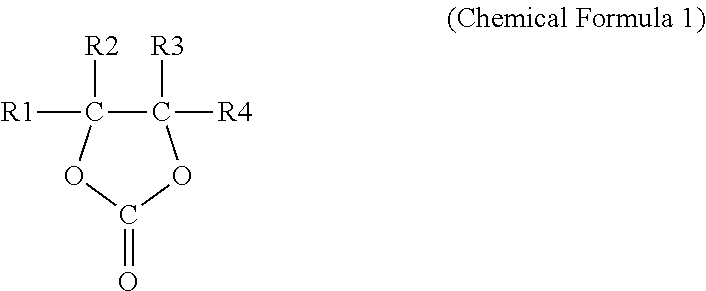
C1([R4])([R3])C([R1])([R2])OC(=O)O1
